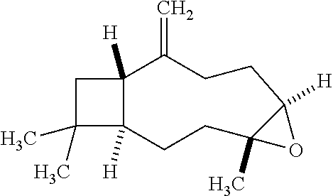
C1C(C)(C)C2([H])C1([H])C(=C)CCC1([H])C(C)(CC2)O1
